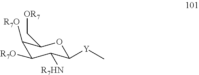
[Y](C1OC(C[OR7])C([R7O])C([R7O])C1[R7HN])C
